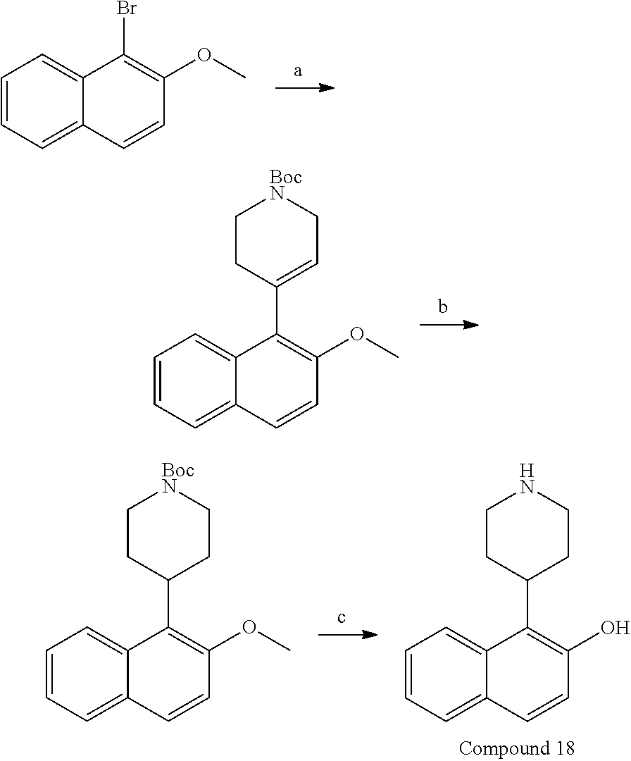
COC1=C(Br)C2=CC=CC=C2C=C1.O(C)C1=C(C2=CC[BocN]CC2)C2=CC=CC=C2C=C1.C1=C2C(C3CCNCC3)=C(O)C=CC2=CC=C1.COC1=C(C2CC[BocN]CC2)C2=CC=CC=C2C=C1
